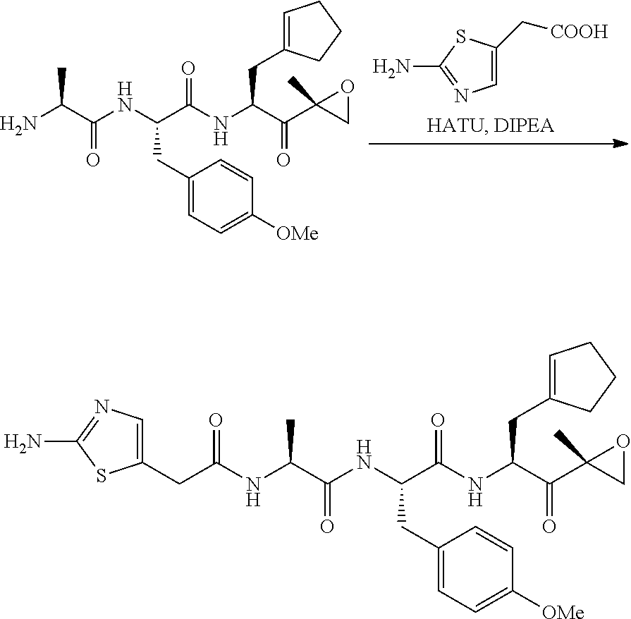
C1=C(C[COOH])SC(N)=N1.NC(C(NC(C(NC(C(C1(C)CO1)=O)CC1=CCCC1)=O)CC1=CC=C([OMe])C=C1)=O)C.C(C(NC(C(NC(C(C1(C)CO1)=O)CC1=CCCC1)=O)CC1=CC=C([OMe])C=C1)=O)(C)NC(CC1=CN=C(N)S1)=O
